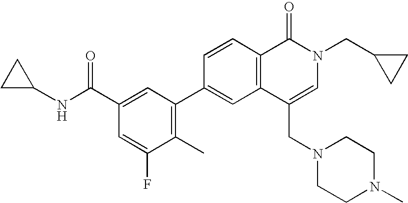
C1C(NC(C2=CC(C3=CC4=C(C=C3)C(=O)N(CC3CC3)C=C4CN3CCN(C)CC3)=C(C)C(F)=C2)=O)C1
